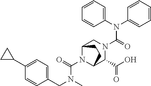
N(C(N1C2C(C(O)=O)N(C(=O)N(C3=CC=CC=C3)C3=CC=CC=C3)CC1CC2)=O)(C)CC1=CC=C(C2CC2)C=C1
